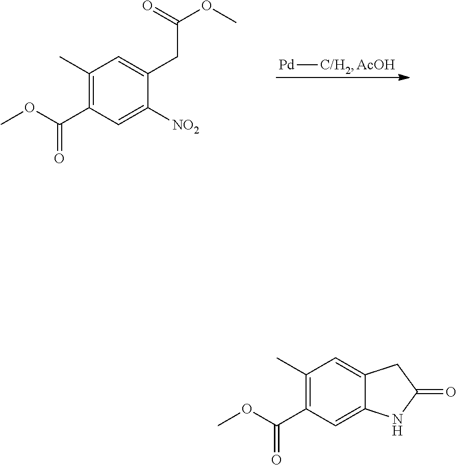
C1(C)=C(C(OC)=O)C=C([NO2])C(CC(OC)=O)=C1.[Pd][C/H2].[AcOH].C1(C)=C(C(OC)=O)C=C2C(=C1)CC(=O)N2
